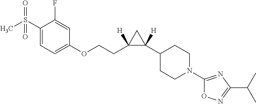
C1=C(S(C)(=O)=O)C(F)=CC(OCCC2([H])C(C3CCN(C4=NC(C(C)C)=NO4)CC3)([H])C2)=C1
